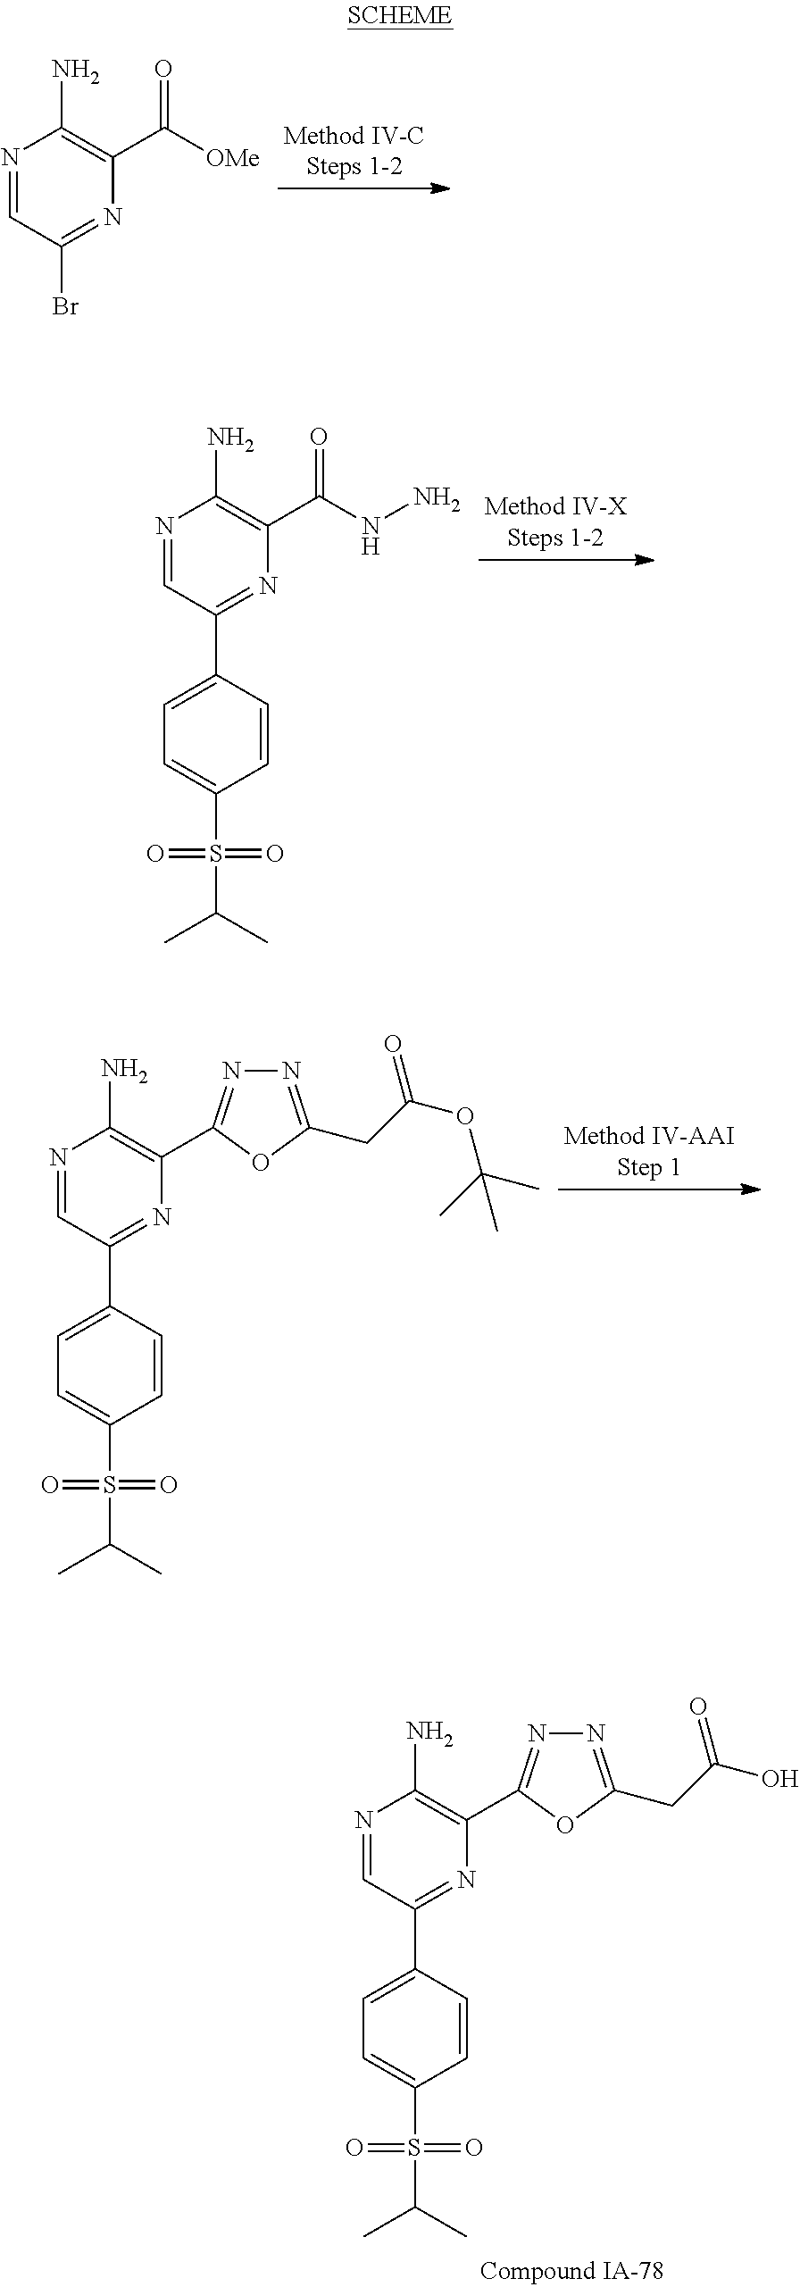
N1=CC(Br)=NC(C([OMe])=O)=C1N.N1=CC(C2=CC=C(S(C(C)C)(=O)=O)C=C2)=NC(C(NN)=O)=C1N.N1=CC(C2=CC=C(S(C(C)C)(=O)=O)C=C2)=NC(C2=NN=C(CC(OC(C)(C)C)=O)O2)=C1N.N1=CC(C2=CC=C(S(C(C)C)(=O)=O)C=C2)=NC(C2=NN=C(CC(O)=O)O2)=C1N
